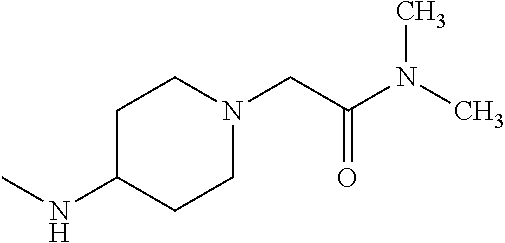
C1C(NC)CCN(CC(=O)N(C)C)C1
